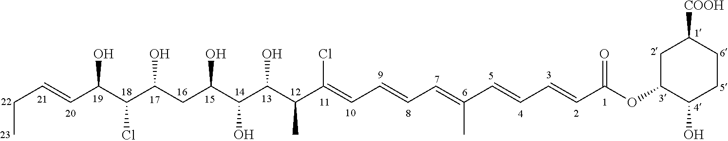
C(C=CC(C(C(CC(C(C(C(C(=CC=CC=C(C=CC=CC(OC1CC([COOH])CCC1O)=O)C)Cl)C)O)O)O)O)Cl)O)C
